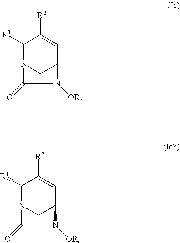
C1([R1])N2CC(C=C1[R2])N([OR])C2=O.C1([R1])N2CC(C=C1[R2])N([OR])C2=O
